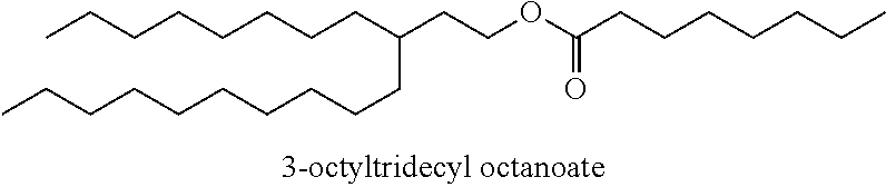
CCCCCCCCC(CCOC(CCCCCCC)=O)CCCCCCCCCC
